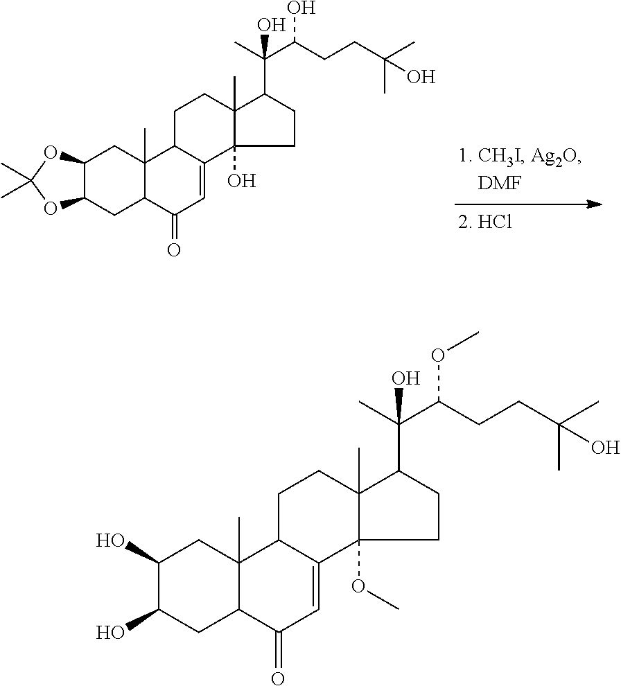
C12C(CC3C(C)(C1)C1C(=CC3=O)C3(O)C(C)(CC1)C(C(C)(C(CCC(C)(C)O)O)O)CC3)OC(C)(C)O2.C1(O)C(O)CC2C(C)(C1)C1C(=CC2=O)C2(OC)C(C)(CC1)C(C(C)(C(CCC(C)(C)O)OC)O)CC2
